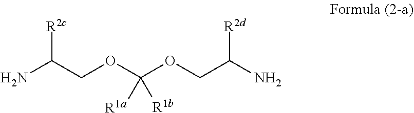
C(COC(OCC([R2c])N)([R1a])[R1b])([R2d])N
